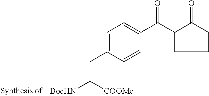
C1=C(CC([COOMe])[BocHN])C=CC(C(=O)C2C(=O)CCC2)=C1
